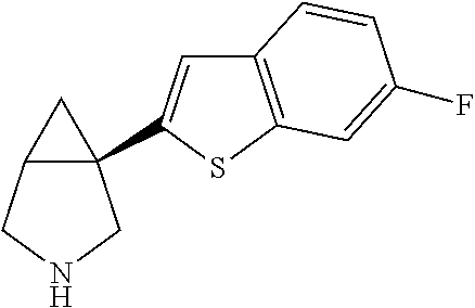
C12(C3=CC4=C(S3)C=C(F)C=C4)C(CNC1)C2
